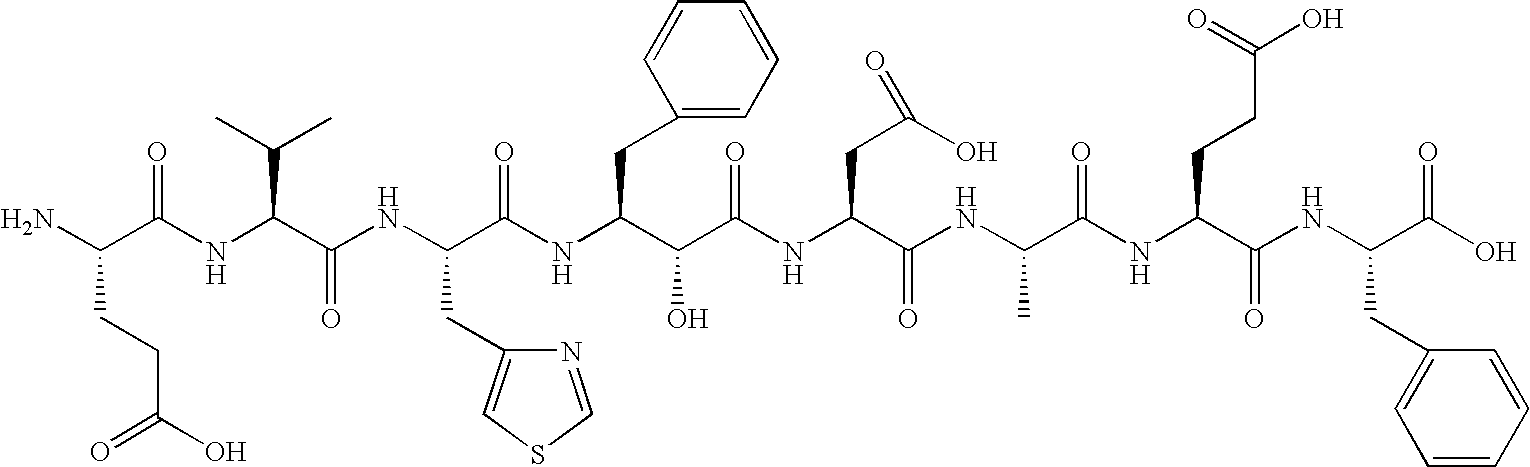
NC(C(NC(C(NC(C(NC(C(C(NC(C(NC(C(NC(C(NC(C(O)=O)CC1=CC=CC=C1)=O)CCC(O)=O)=O)C)=O)CC(O)=O)=O)O)CC1=CC=CC=C1)=O)CC1=CSC=N1)=O)C(C)C)=O)CCC(O)=O
